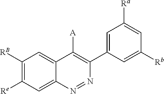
C1([RB])=C([Re])C=C2C(=C1)C([A])=C(C1=CC([Ra])=CC([Rb])=C1)N=N2
